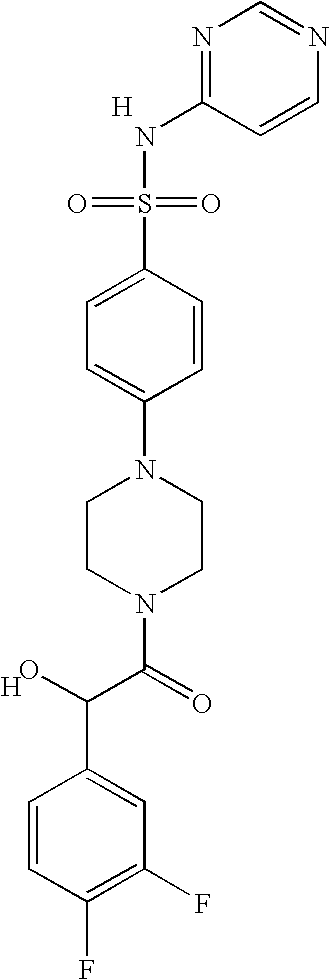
[H].C1(NS(=O)(=O)C2=CC=C(N3CCN(C(C(C4=CC(F)=C(F)C=C4)O)=O)CC3)C=C2)=NC=NC=C1.[H]
